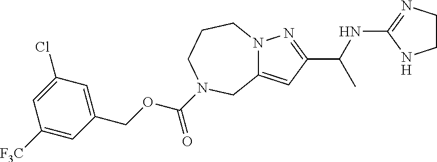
N12C(=CC(C(NC3=NCCN3)C)=N1)CN(C(OCC1=CC(Cl)=CC([F3C])=C1)=O)CCC2
